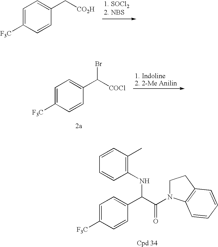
C1=C([F3C])C=CC(C[CO2H])=C1.C1=C([F3C])C=CC(C([COCl])Br)=C1.C1=C([F3C])C=CC(C(C(=O)N2CCC3=C2C=CC=C3)NC2=C(C)C=CC=C2)=C1
